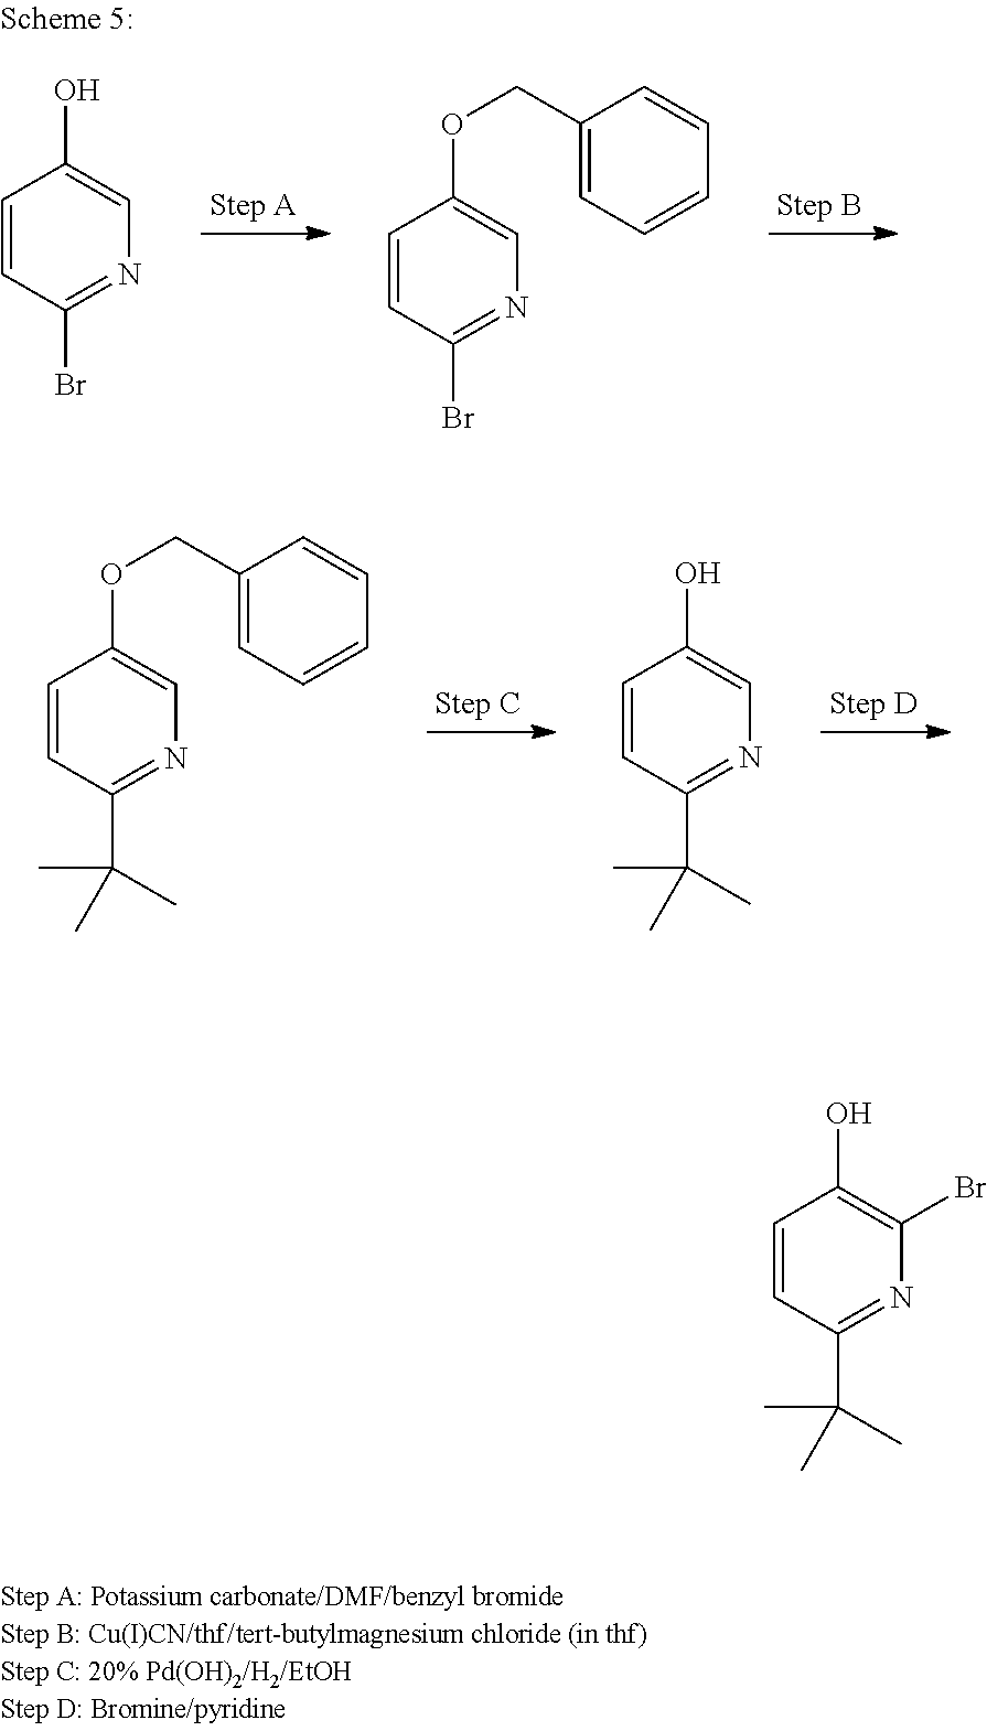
C1=CC(C(C)(C)C)=NC=C1OCC1=CC=CC=C1.C1=CC(C(C)(C)C)=NC=C1O.C1=CC(Br)=NC=C1O.C1=CC(Br)=NC=C1OCC1=CC=CC=C1.C1=CC(C(C)(C)C)=NC(Br)=C1O
